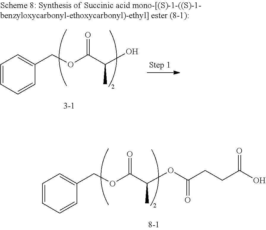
C1=CC=CC(COC(C(O)C)=O)=C1.C1=CC=CC(COC(C(OC(CCC(O)=O)=O)C)=O)=C1
